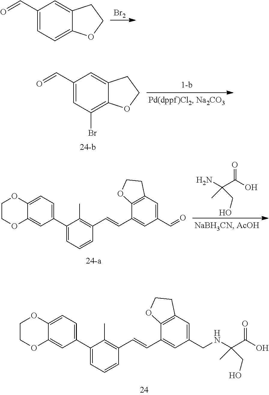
C1COC2=CC(C3=CC=CC(C=CC4=CC(CNC(C(=O)O)(C)CO)=CC5=C4OCC5)=C3C)=CC=C2O1.[Br2].C1(C=O)=CC=C2C(=C1)CCO2.C1(C=O)=CC(Br)=C2C(=C1)CCO2.C1COC2=CC(C3=CC=CC(C=CC4=CC(C=O)=CC5=C4OCC5)=C3C)=CC=C2O1.NC(C(=O)O)(C)CO
